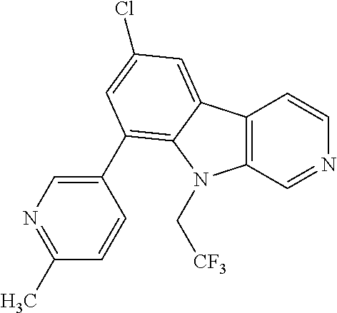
C12=C(C=NC=C1)N(C[CF3])C1=C(C3=CN=C(C)C=C3)C=C(Cl)C=C21
